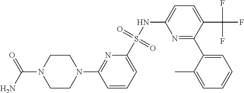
C1=CC=C(S(NC2=CC=C(C(F)(F)F)C(C3=CC=CC=C3C)=N2)(=O)=O)N=C1N1CCN(C(=O)N)CC1
